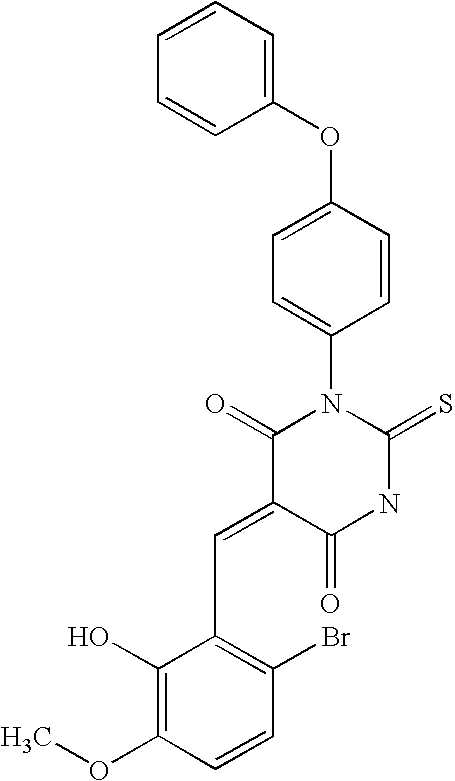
O=C1C(=CC2=C(Br)C=CC(OC)=C2O)C(=O)N(C2=CC=C(OC3=CC=CC=C3)C=C2)C(=S)N1
